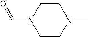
C1CN(C)CCN1C=O
